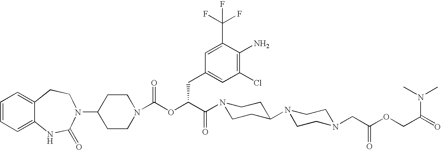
C12=CC=CC=C1NC(=O)N(C1CCN(C(OC(C(=O)N3CCC(N4CCN(CC(OCC(=O)N(C)C)=O)CC4)CC3)CC3=CC(Cl)=C(N)C(C(F)(F)F)=C3)=O)CC1)CC2
